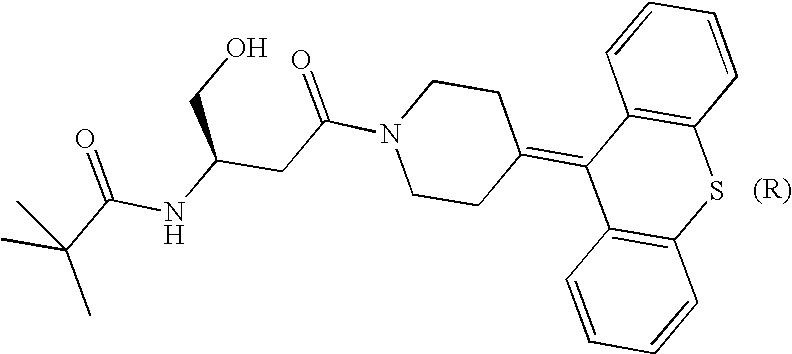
N1(C(CC(CO)NC(C(C)(C)C)=O)=O)CCC(=C2C3=C(SC4=C2C=CC=C4)C=CC=C3)CC1
